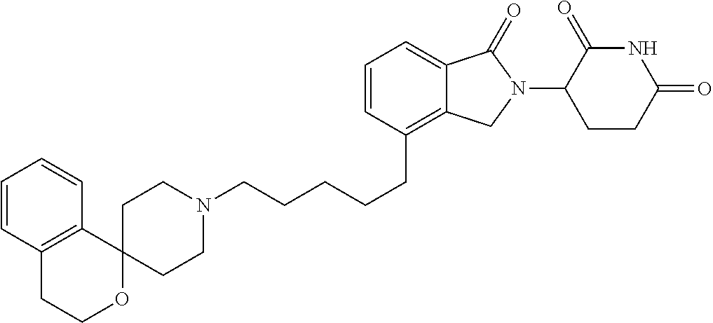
C(CCCC1=C2C(=CC=C1)C(=O)N(C1C(=O)NC(=O)CC1)C2)CN1CCC2(CC1)OCCC1=C2C=CC=C1
